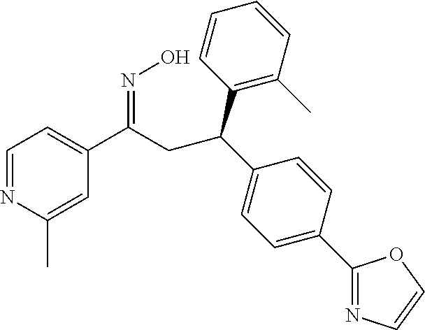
C1=NC(C)=CC(C(=NO)CC(C2=C(C)C=CC=C2)C2=CC=C(C3=NC=CO3)C=C2)=C1
